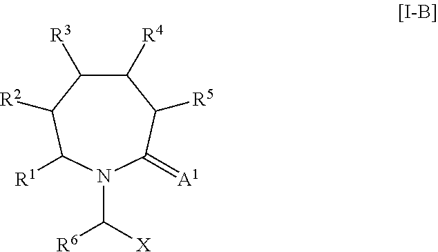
C1([R3])C([R4])C([R5])C(=[A1])N(C([X])[R6])C([R1])C1[R2]
